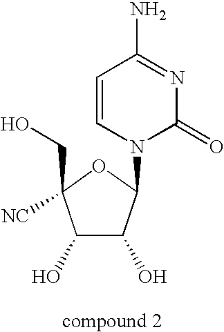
C1(O)C(O)C(N2C(=O)N=C(N)C=C2)OC1(CO)[NC]
